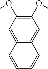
C1(OC)=C(OC)C=C2C(=C1)C=CC=C2
